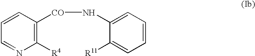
C1([R4])=C([CO]NC2=CC=CC=C2[R11])C=CC=N1
